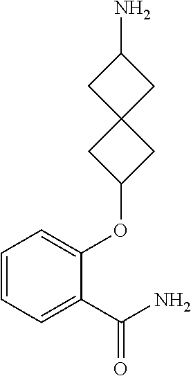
C1(C(N)=O)=CC=CC=C1OC1CC2(C1)CC(N)C2
